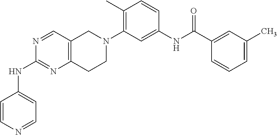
N1=CC2=C(N=C1NC1=CC=NC=C1)CCN(C1=C(C)C=CC(NC(C3=CC(C)=CC=C3)=O)=C1)C2
